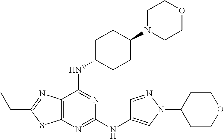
C1(NC2=CN(C3CCOCC3)N=C2)=NC2=C(C(NC3CCC(N4CCOCC4)CC3)=N1)N=C(CC)S2
